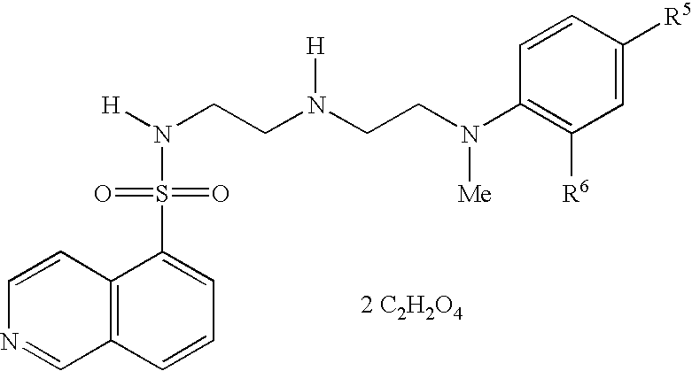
[2 C2H2O4].C1=CC2=C(C=N1)C=CC=C2S(N([H])CCN(CCN(C1=C([R6])C=C([R5])C=C1)[Me])[H])(=O)=O
